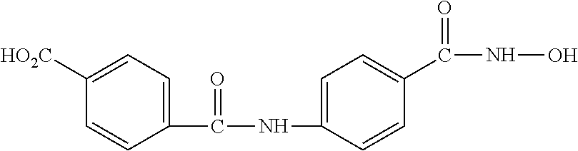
C1(NC(C2=CC=C([HO2C])C=C2)=O)=CC=C(C(NO)=O)C=C1
